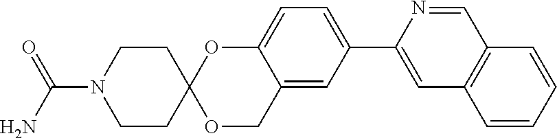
C1=NC(C2=CC=C3C(=C2)COC2(O3)CCN(C(=O)N)CC2)=CC2=C1C=CC=C2
